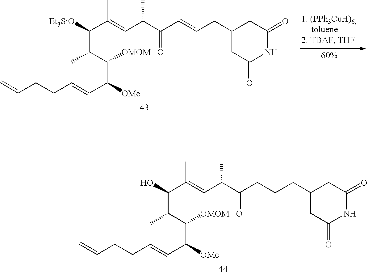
C(=CC(C(C(C(O)C(=CC(C(CCCC1CC(=O)NC(=O)C1)=O)C)C)C)[OMOM])[OMe])CCC=C.C(=CC(C(C(C([Et3SiO])C(=CC(C(C=CCC1CC(=O)NC(=O)C1)=O)C)C)C)[OMOM])[OMe])CCC=C
